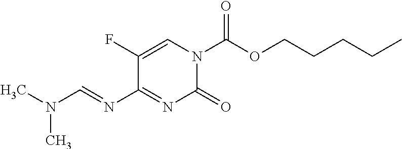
C1(F)=CN(C(OCCCCC)=O)C(=O)N=C1N=CN(C)C
